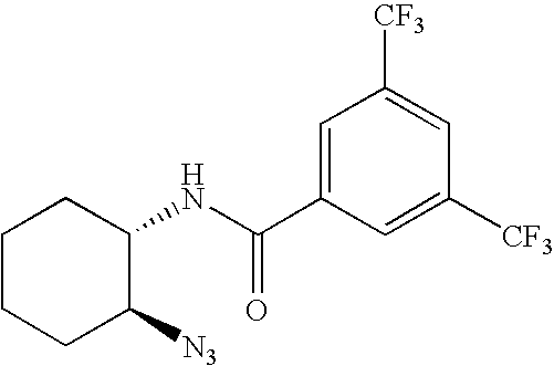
C1CCC([N3])C(NC(C2=CC([CF3])=CC([CF3])=C2)=O)C1
